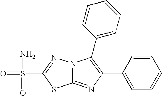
N12C(=NC(C3=CC=CC=C3)=C1C1=CC=CC=C1)SC(S(=O)(N)=O)=N2
